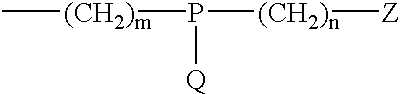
C[(CH2)m]P([Q])[(CH2)n][Z]
